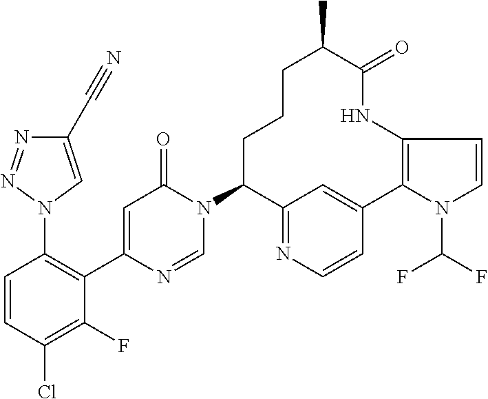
C1(C#N)=CN(C2=C(C3=CC(=O)N(C4C5=NC=CC(=C5)C5=C(NC(=O)C(C)CCC4)C=CN5C(F)F)C=N3)C(F)=C(Cl)C=C2)N=N1
